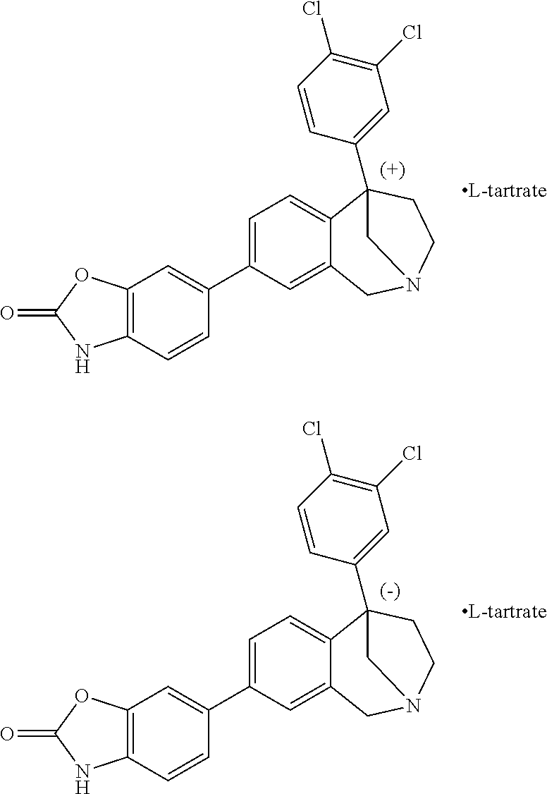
C1=C(C2=CC3=C(C=C2)NC(=O)O3)C=C2C(=C1)C1(C3=CC(Cl)=C(Cl)C=C3)CCN(C2)C1.C1=C(C2=CC3=C(C=C2)NC(=O)O3)C=C2C(=C1)C1(C3=CC(Cl)=C(Cl)C=C3)CCN(C2)C1
